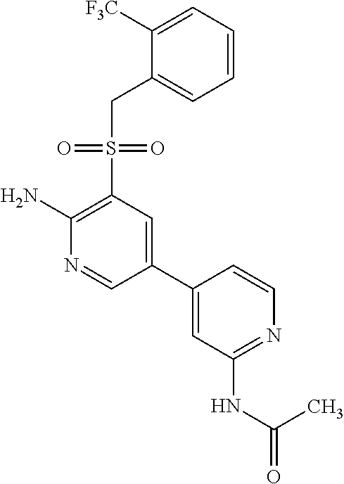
C1([F3C])=CC=CC=C1CS(C1=C(N)N=CC(C2=CC(NC(=O)C)=NC=C2)=C1)(=O)=O
